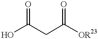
O=C(O)CC([OR23])=O
